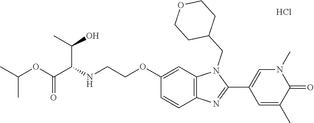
C1(OCCNC(C(OC(C)C)=O)C(O)C)=CC2=C(C=C1)N=C(C1=CN(C)C(=O)C(C)=C1)N2CC1CCOCC1.Cl
